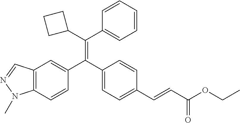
C1=CC2=C(C=C1C(C1=CC=C(C=CC(OCC)=O)C=C1)=C(C1=CC=CC=C1)C1CCC1)C=NN2C
